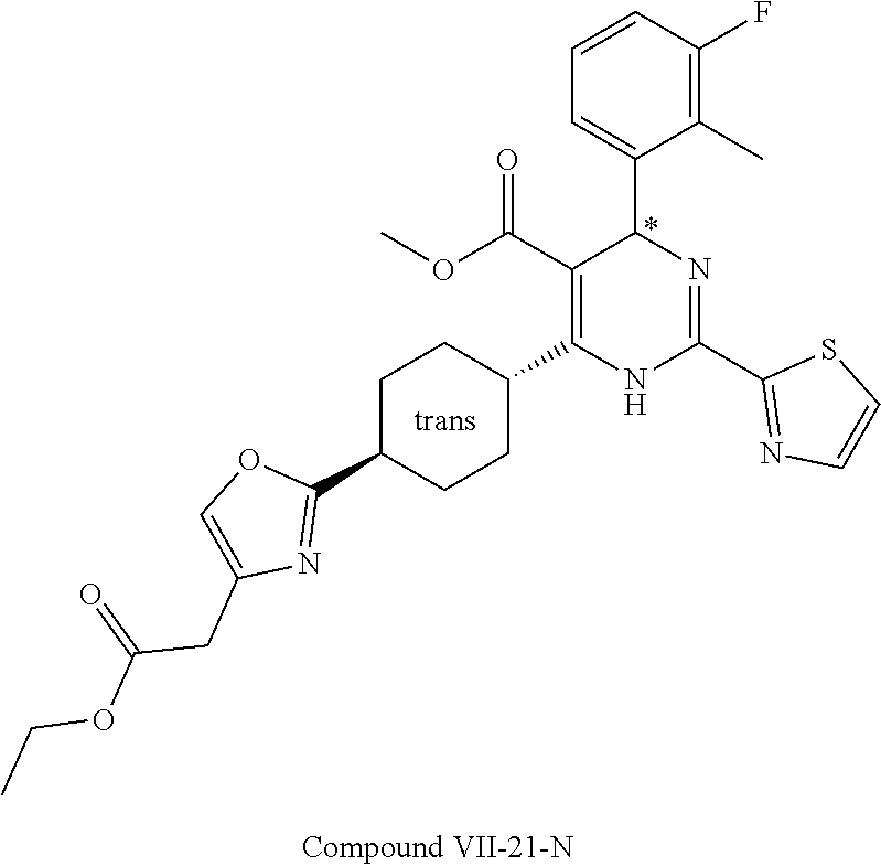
C1(F)=C(C)C(C2N=C(C3=NC=CS3)NC(C3CCC(C4=NC(CC(=O)OCC)=CO4)CC3)=C2C(OC)=O)=CC=C1
